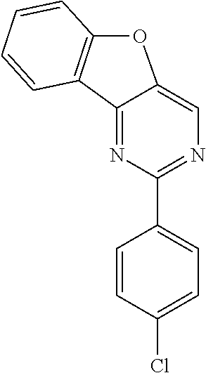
N1=C2C(=CN=C1C1=CC=C(Cl)C=C1)OC1=C2C=CC=C1
